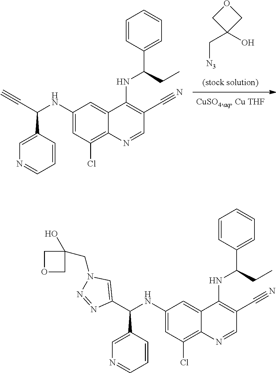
C1C(O)(C[N3])CO1.C1(NC(C#C)C2=CN=CC=C2)=CC(Cl)=C2C(=C1)C(NC(C1=CC=CC=C1)CC)=C(C#N)C=N2.C1(NC(C2=CN(CC3(O)COC3)N=N2)C2=CN=CC=C2)=CC(Cl)=C2C(=C1)C(NC(C1=CC=CC=C1)CC)=C(C#N)C=N2
